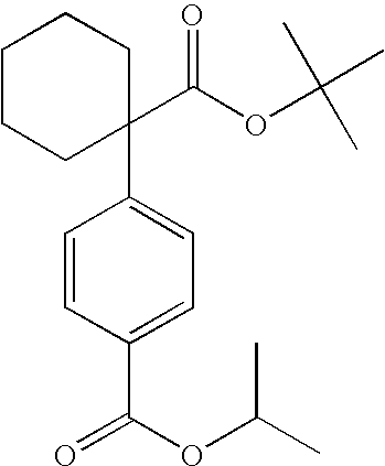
C1=CC(C(OC(C)C)=O)=CC=C1C1(C(OC(C)(C)C)=O)CCCCC1
